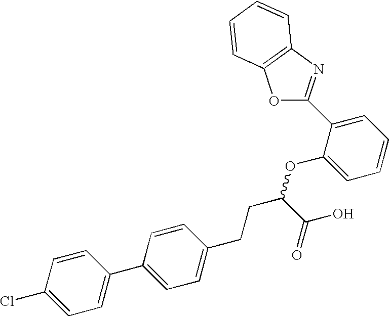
C1=CC(Cl)=CC=C1C1=CC=C(CCC(OC2=CC=CC=C2C2=NC3=C(O2)C=CC=C3)C(O)=O)C=C1
